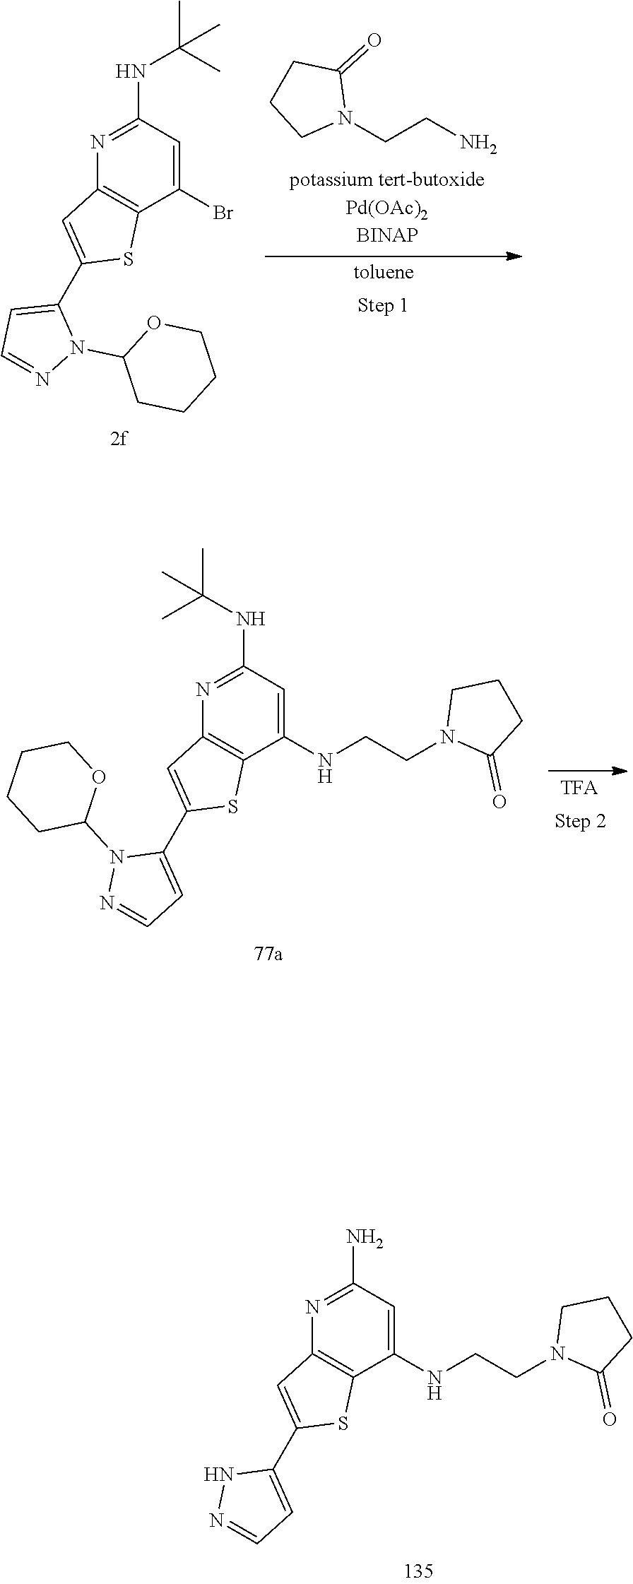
C1(N)=NC2=C(C(NCCN3C(=O)CCC3)=C1)SC(C1=CC=NN1)=C2.NCCN1C(=O)CCC1.C1(NC(C)(C)C)=NC2=C(C(Br)=C1)SC(C1=CC=NN1C1CCCCO1)=C2.C1(NC(C)(C)C)=NC2=C(C(NCCN3C(=O)CCC3)=C1)SC(C1=CC=NN1C1OCCCC1)=C2
